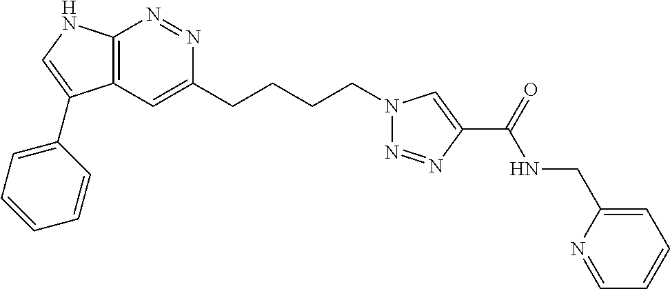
C12=C(C=C(CCCCN3N=NC(C(=O)NCC4=CC=CC=N4)=C3)N=N1)C(C1=CC=CC=C1)=CN2
